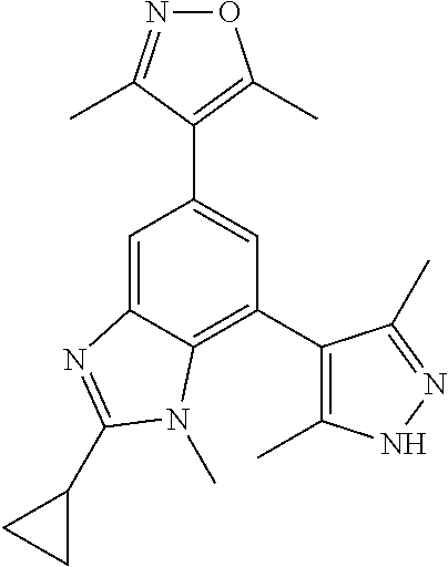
C1=C2C(=C(C3=C(C)NN=C3C)C=C1C1=C(C)ON=C1C)N(C)C(C1CC1)=N2
